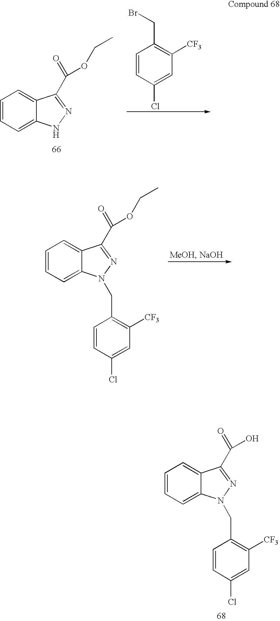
C1=CC=C2C(=C1)C(C(=O)OCC)=NN2.C1=CC(Cl)=CC([CF3])=C1CBr.C1=CC=C2C(=C1)C(C(=O)OCC)=NN2CC1=C([CF3])C=C(Cl)C=C1.C1=CC=C2C(=C1)C(C(=O)O)=NN2CC1=C([CF3])C=C(Cl)C=C1
